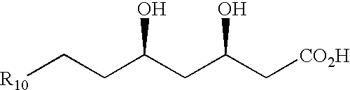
[R10]CCC(CC(O)C[CO2H])O
